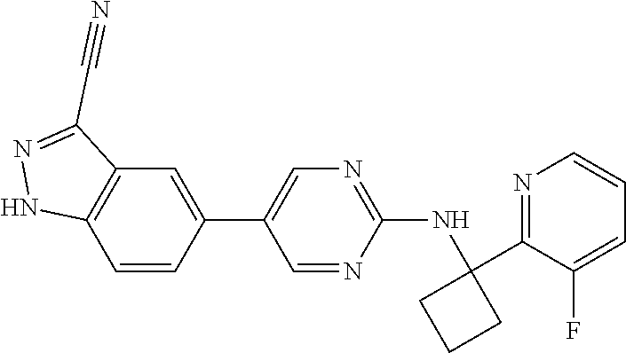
C1=NC(NC2(C3=NC=CC=C3F)CCC2)=NC=C1C1=CC2=C(C=C1)NN=C2C#N
